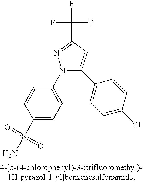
N1(C2=CC=C(S(N)(=O)=O)C=C2)C(C2=CC=C(Cl)C=C2)=CC(C(F)(F)F)=N1
